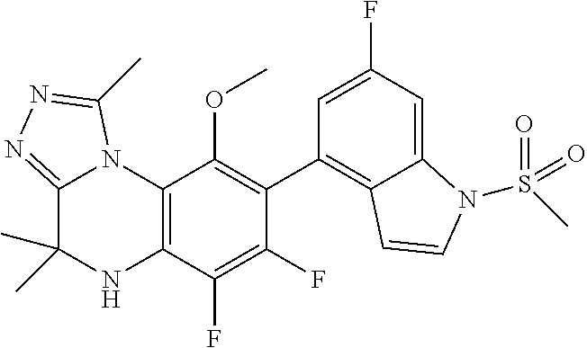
C1(C2=C3C(=CC(F)=C2)N(S(C)(=O)=O)C=C3)=C(OC)C2=C(C(F)=C1F)NC(C)(C)C1=NN=C(C)N21
